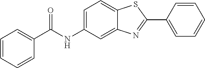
C1=C2C(=CC(NC(=O)C3=CC=CC=C3)=C1)N=C(C1=CC=CC=C1)S2
